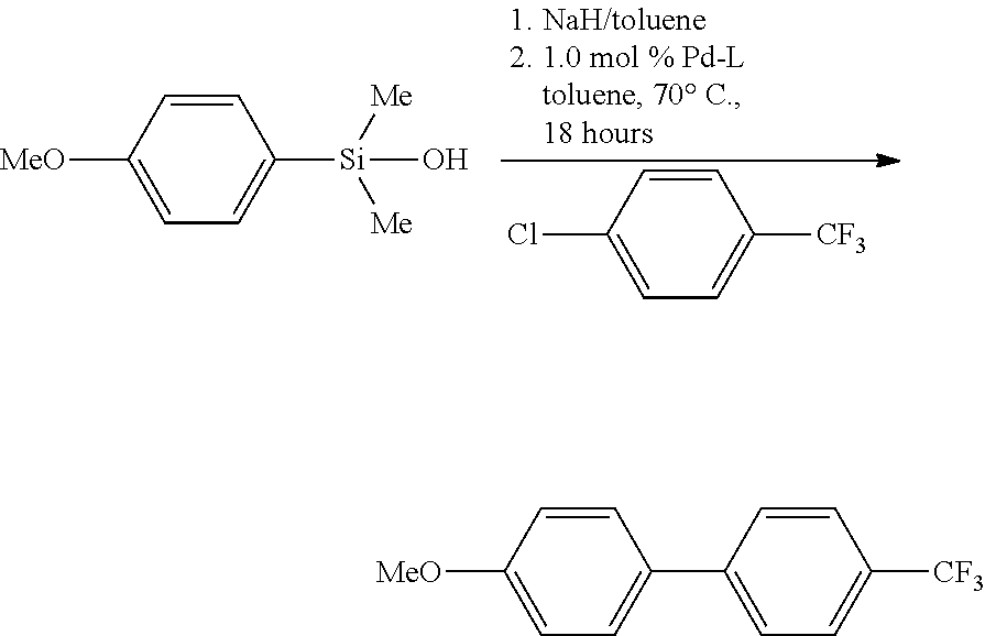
C1=CC([MeO])=CC=C1C1=CC=C([CF3])C=C1.C1=CC([MeO])=CC=C1[Si]([Me])([Me])O.C1=CC(Cl)=CC=C1[CF3]
